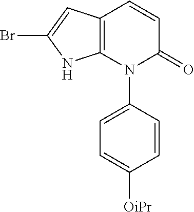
C1=CC(N2C(=O)C=CC3=C2NC(Br)=C3)=CC=C1[OiPr]
